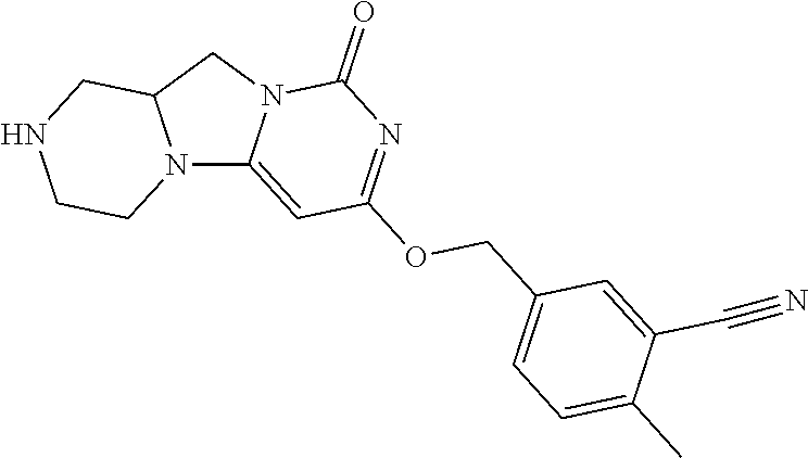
N12C3=CC(OCC4=CC=C(C)C(C#N)=C4)=NC(=O)N3CC1CNCC2
